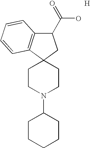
C1CN(C2CCCCC2)CCC12CC(C(O)=O)C1=C2C=CC=C1.[H]
